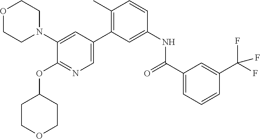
O1CCN(C2=CC(C3=C(C)C=CC(NC(C4=CC=CC(C(F)(F)F)=C4)=O)=C3)=CN=C2OC2CCOCC2)CC1
